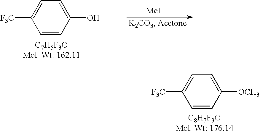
C1=CC([OCH3])=CC=C1[F3C].C1=CC(O)=CC=C1[F3C].[MeI]
